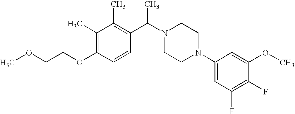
COCCOC1=C(C)C(C)=C(C(N2CCN(C3=CC(F)=C(F)C(OC)=C3)CC2)C)C=C1
